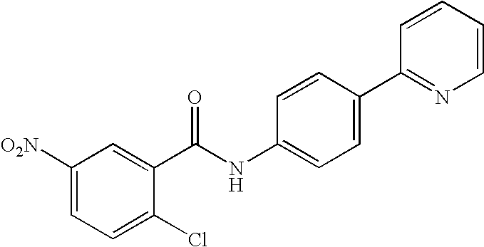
C1([O2N])=CC=C(Cl)C(C(NC2=CC=C(C3=NC=CC=C3)C=C2)=O)=C1
